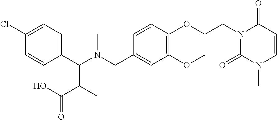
C1(C(N(CC2=CC(OC)=C(OCCN3C(=O)N(C)C=CC3=O)C=C2)C)C(C(=O)O)C)=CC=C(Cl)C=C1
